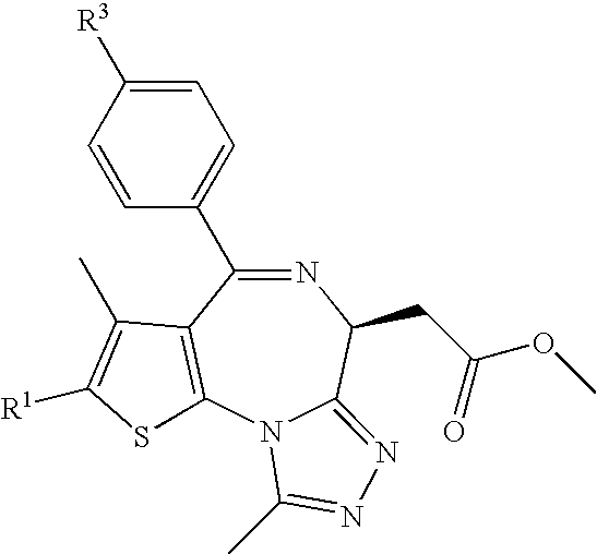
N1=C(C2=CC=C([R3])C=C2)C2=C(N3C(=NN=C3C)C1CC(OC)=O)SC([R1])=C2C
